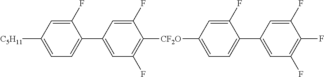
C1(F)=CC(C2=CC=C([C5H11])C=C2F)=CC(F)=C1[CF2O]C1=CC=C(C2=CC(F)=C(F)C(F)=C2)C(F)=C1
